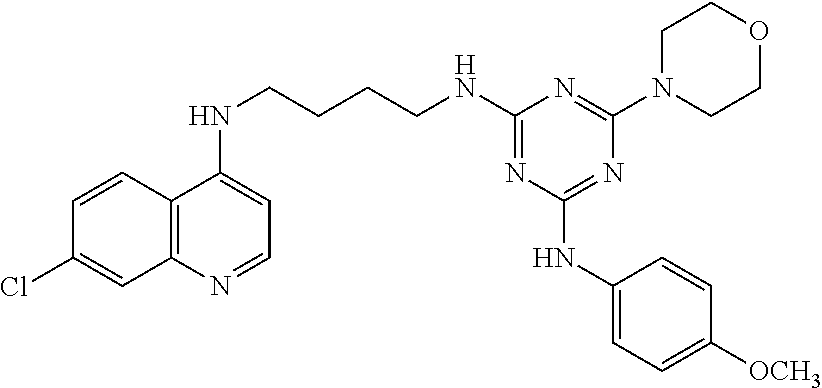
C12=C(N=CC=C1NCCCCNC1=NC(NC3=CC=C([OCH3])C=C3)=NC(N3CCOCC3)=N1)C=C(Cl)C=C2
